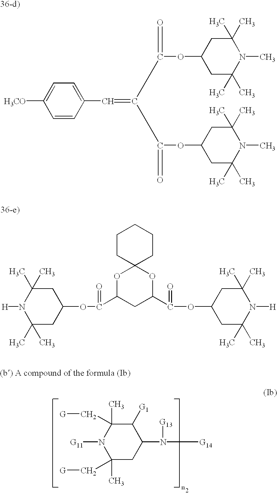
C1=C([H3CO])C=CC(C=C(C(=O)OC2CC(C)(C)N(C)C(C)(C)C2)C(=O)OC2CC(C)(C)N(C)C(C)(C)C2)=C1.C1(OC(=O)C2CC(C(OC3CC(C)(C)N([H])C(C)(C)C3)=O)OC3(O2)CCCCC3)CC(C)(C)N([H])C(C)(C)C1.C1(C)(C[G])CC(N([G13])[G14])C([G1])C(C)(C[G])N1[G11]
